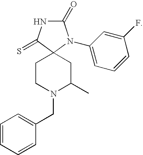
C1CN(CC2=CC=CC=C2)C(C)CC12C(=S)NC(=O)N2C1=CC=CC(F)=C1
